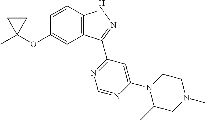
C1C(C)(OC2=CC3=C(C=C2)NN=C3C2=NC=NC(N3C(C)CN(C)CC3)=C2)C1
